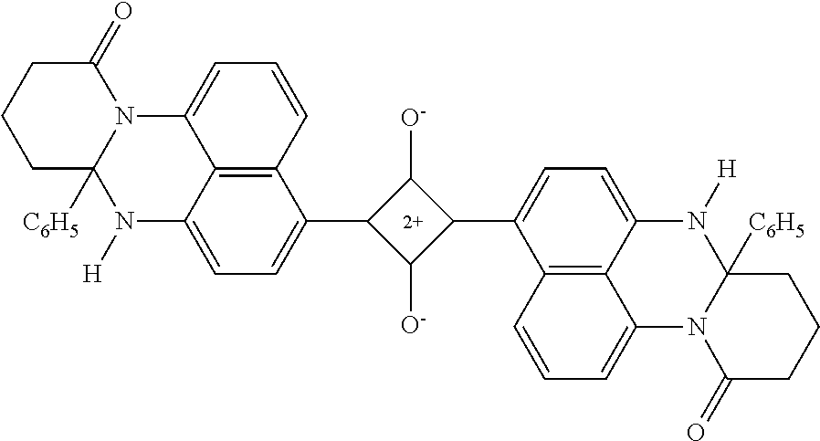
C12([C6H5])N([H])C3=CC=C(C4C([O-])C(C5=CC=C6C7=C5C=CC=C7N5C([C6H5])(N6[H])CCCC5=O)C4[O-])C4=C3C(=CC=C4)N1C(=O)CCC2
